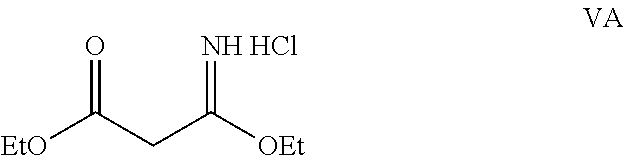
[EtO]C(CC([OEt])=[NH HCl])=O
